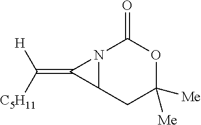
N12C(CC([Me])([Me])OC1=O)C2=C([H])[C5H11]
